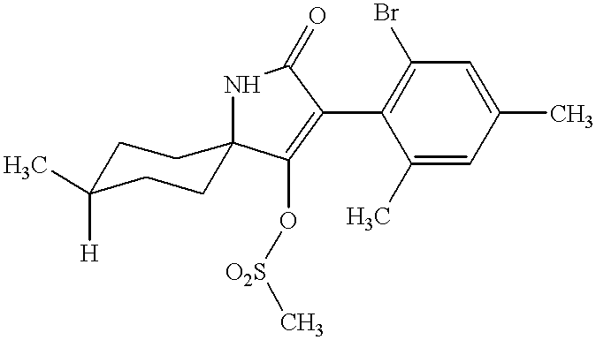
O([O2S]C)C1=C(C2=C(Br)C=C(C)C=C2C)C(=O)NC12CCC([H])(C)CC2
